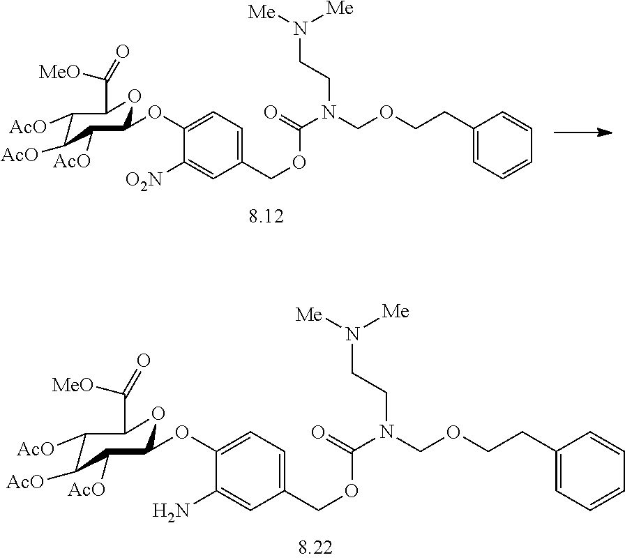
C1(COC(N(COCCC2=CC=CC=C2)CCN([Me])[Me])=O)=CC=C(OC2C([AcO])C([AcO])C([AcO])C(C([MeO])=O)O2)C([O2N])=C1.C1(COC(N(COCCC2=CC=CC=C2)CCN([Me])[Me])=O)=CC=C(OC2C([AcO])C([AcO])C([AcO])C(C([MeO])=O)O2)C(N)=C1
